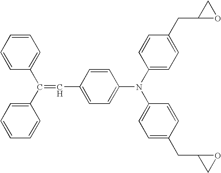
C1=CC(C(=CC2=CC=C(N(C3=CC=C(CC4OC4)C=C3)C3=CC=C(CC4CO4)C=C3)C=C2)C2=CC=CC=C2)=CC=C1
